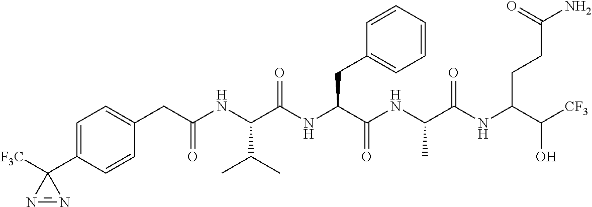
C(NC(C(NC(C(NC(C(NC(C([CF3])O)CCC(N)=O)=O)C)=O)CC1=CC=CC=C1)=O)C(C)C)(=O)CC1=CC=C(C2([F3C])N=N2)C=C1
